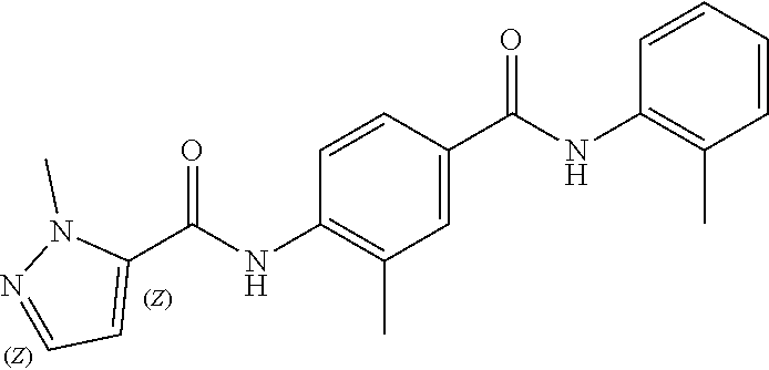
N(C1=C(C)C=C(C(NC2=C(C)C=CC=C2)=O)C=C1)C(C1=CC=NN1C)=O
